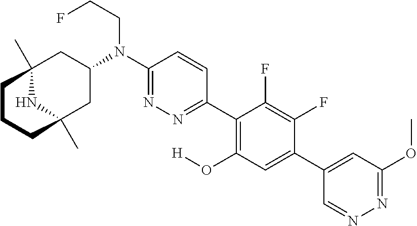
C12(C)NC(C)(CC(N(C3=NN=C(C4=C(O[H])C=C(C5=CC(OC)=NN=C5)C(F)=C4F)C=C3)CCF)C1)CCC2
